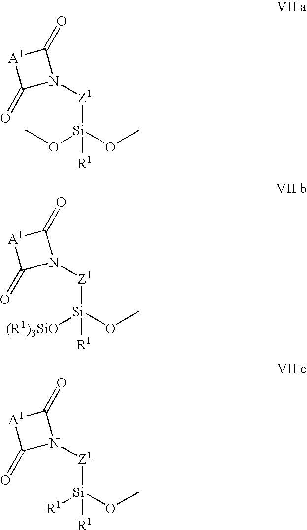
N1([Z1][Si](OC)([R1])[R1])C(=O)[A1]C1=O.[Z1]([Si](OC)(OC)[R1])N1C(=O)[A1]C1=O.[Z1]([Si](OC)([(R1)3SiO])[R1])N1C(=O)[A1]C1=O
